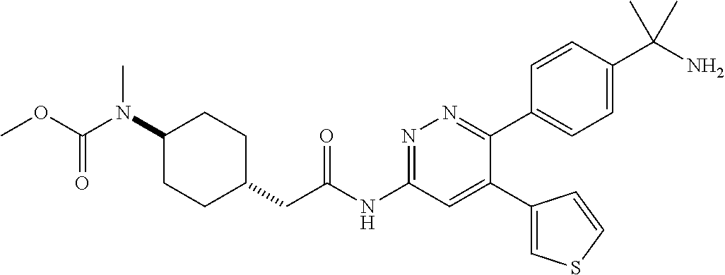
C1(N(C)C(OC)=O)CCC(CC(NC2=NN=C(C3=CC=C(C(N)(C)C)C=C3)C(C3=CSC=C3)=C2)=O)CC1
